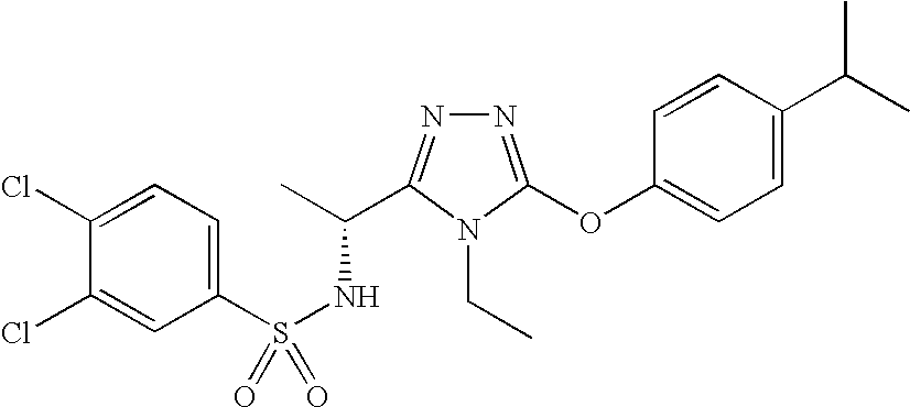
N1=C(OC2=CC=C(C(C)C)C=C2)N(CC)C(C(C)NS(=O)(C2=CC=C(Cl)C(Cl)=C2)=O)=N1
